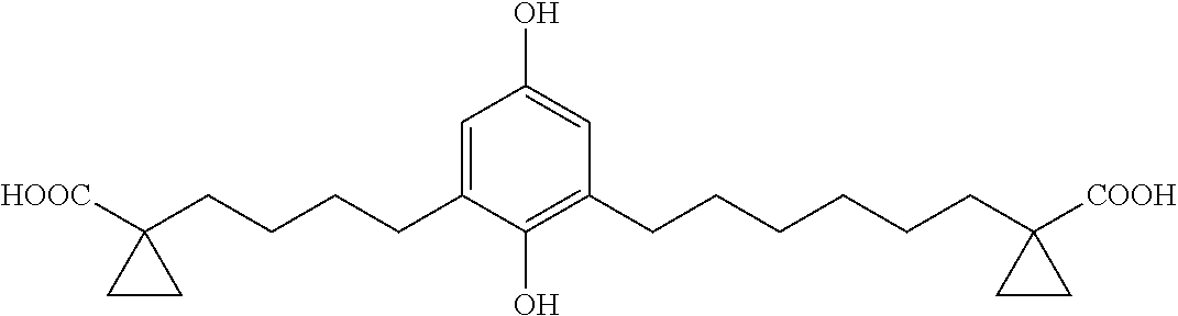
C1=C(CCCCC2([HOOC])CC2)C(O)=C(CCCCCCC2([COOH])CC2)C=C1O
